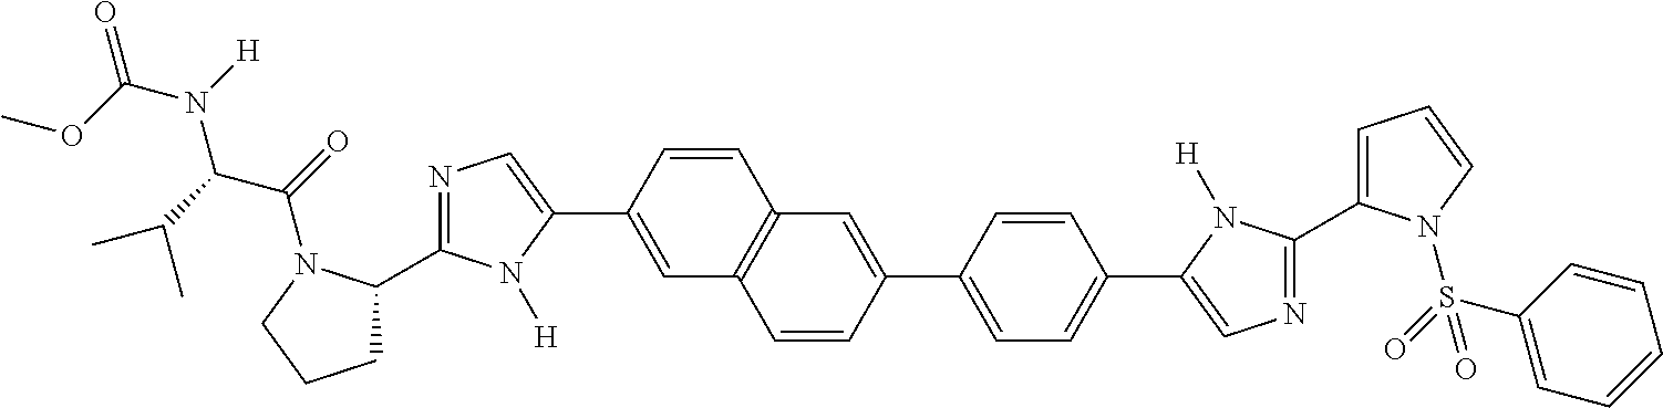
COC(N([H])C(C(C)C)C(=O)N1C(C2=NC=C(C3=CC4=C(C=C3)C=C(C3=CC=C(C5=CN=C(C6=CC=CN6S(=O)(C6=CC=CC=C6)=O)N5[H])C=C3)C=C4)N2[H])CCC1)=O
